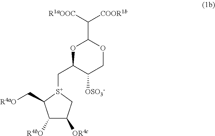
C1([R4bO])C([OR4c])C[S+](CC2C([OSO3-])COC(C([R1aOOC])[COOR1b])O2)C1C[R4aO]
